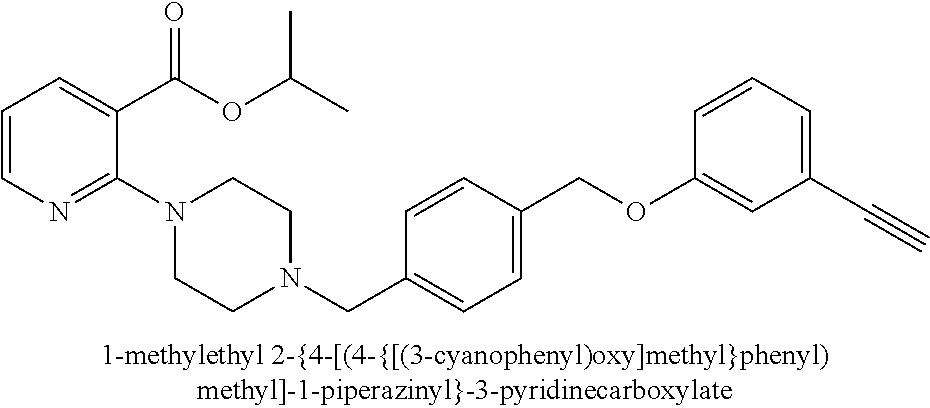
C1=CN=C(N2CCN(CC3=CC=C(COC4=CC(C#C)=CC=C4)C=C3)CC2)C(C(OC(C)C)=O)=C1
